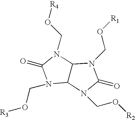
C12C(N(CO[R4])C(=O)N1CO[R3])N(CO[R1])C(=O)N2CO[R2]
